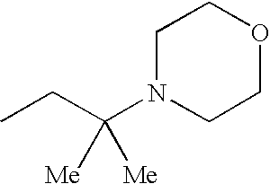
CCC(N1CCOCC1)([Me])[Me]
